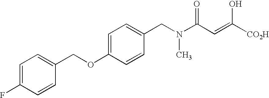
C(C1=CC=C(F)C=C1)OC1=CC=C(CN(C)C(C=C([CO2H])O)=O)C=C1
